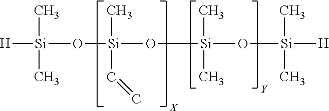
[H][Si](C)(C)O[Si](O[Si](C)(C)O[Si](C)(C)[H])(C)C=C
